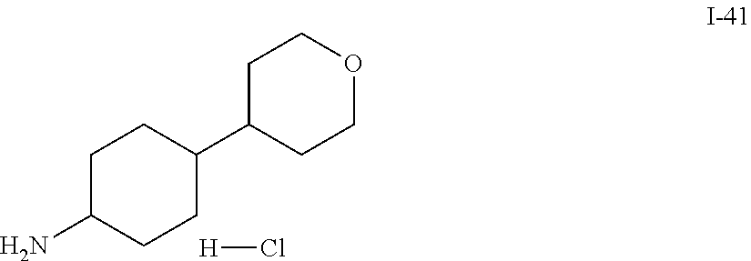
[H]Cl.C1C(N)CCC(C2CCOCC2)C1
